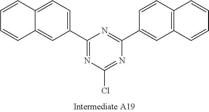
N1=C(C2=CC3=C(C=C2)C=CC=C3)N=C(Cl)N=C1C1=CC=C2C(=C1)C=CC=C2
